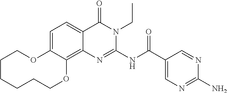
C1=C2C(=C3C(=C1)C(=O)N(CC)C(NC(=O)C1=CN=C(N)N=C1)=N3)OCCCCCCO2
